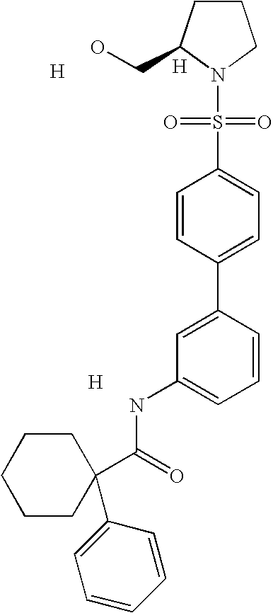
[H].C1CCCCC1(C(=O)NC1=CC=CC(C2=CC=C(S(=O)(=O)N3C(CO)CCC3)C=C2)=C1)C1=CC=CC=C1.[H].[H]
